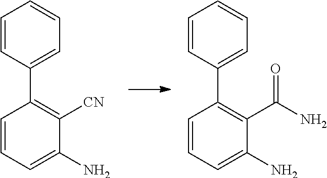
C1=CC=C(N)C([CN])=C1C1=CC=CC=C1.C1=CC=C(N)C(C(N)=O)=C1C1=CC=CC=C1
